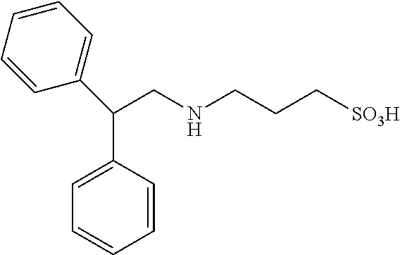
C(C1=CC=CC=C1)(CNCCC[SO3H])C1=CC=CC=C1
